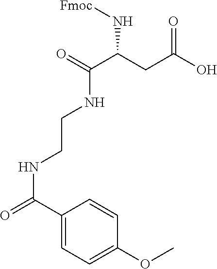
C1(C(=O)NCCNC(C(CC(O)=O)N[Fmoc])=O)=CC=C(OC)C=C1
